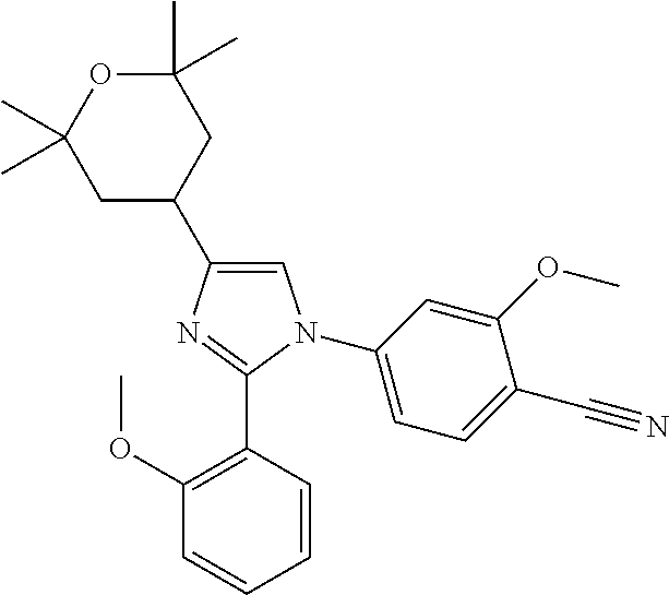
C1=C(C2CC(C)(C)OC(C)(C)C2)N=C(C2=C(OC)C=CC=C2)N1C1=CC=C(C#N)C(OC)=C1
